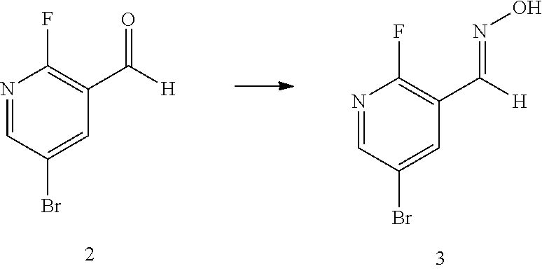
N1=CC(Br)=CC(C([H])=NO)=C1F.N1=CC(Br)=CC(C([H])=O)=C1F
